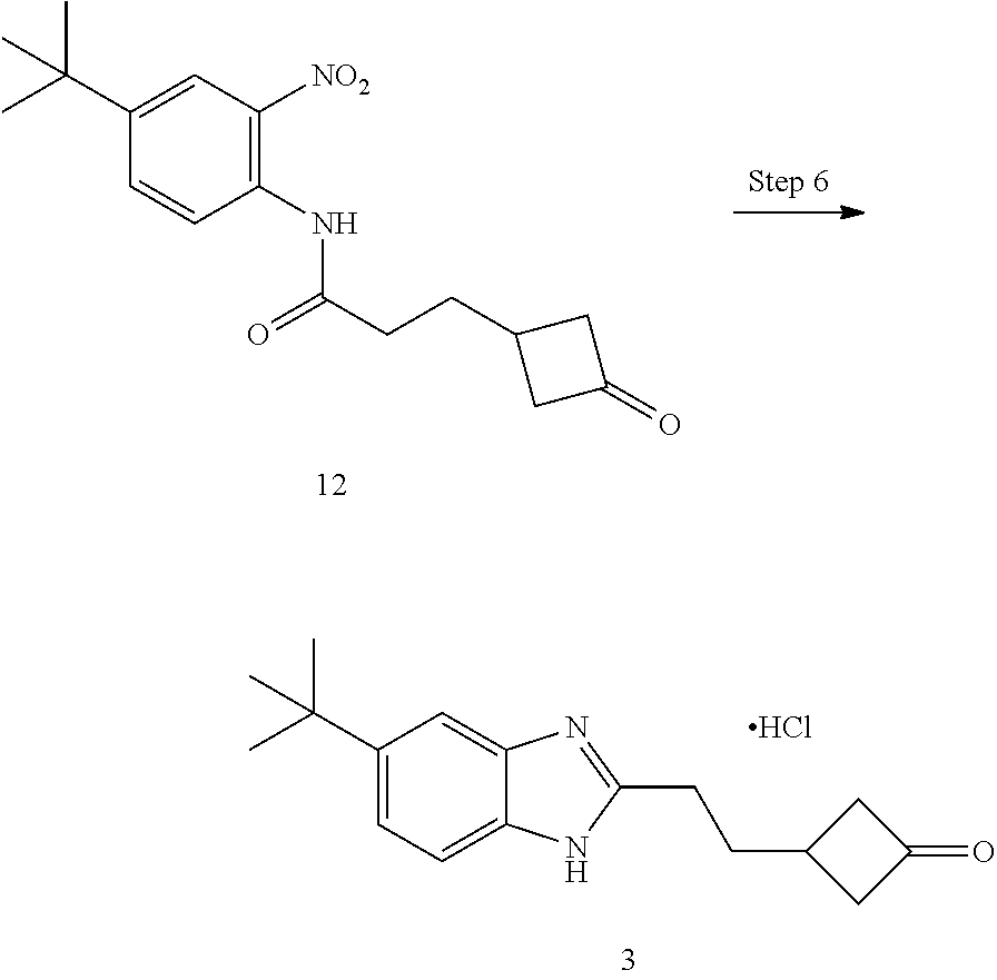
C1=C(C(C)(C)C)C=CC(NC(CCC2CC(=O)C2)=O)=C1[NO2].C1=C2C(=CC=C1C(C)(C)C)NC(CCC1CC(=O)C1)=N2.Cl
